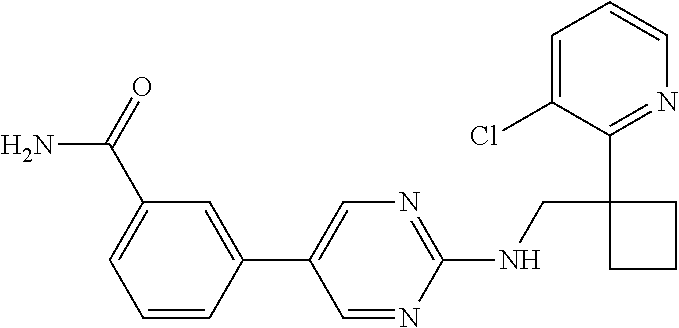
C1(C2=CC(C(N)=O)=CC=C2)=CN=C(NCC2(C3=NC=CC=C3Cl)CCC2)N=C1
